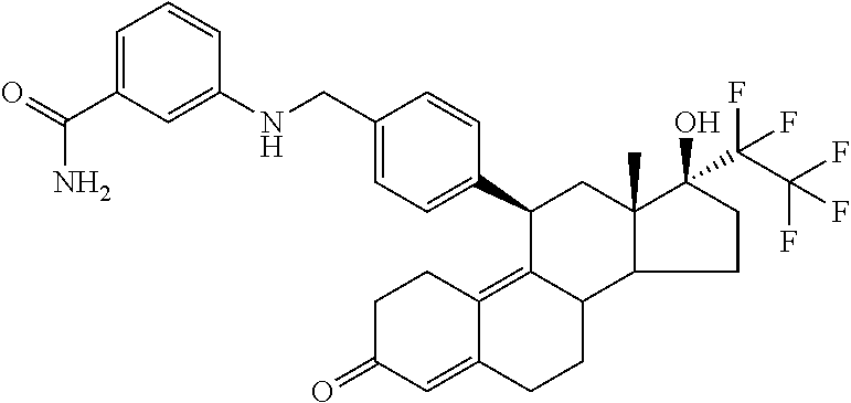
C1C(=O)C=C2C(=C3C(CC2)C2C(C)(CC3C3=CC=C(CNC4=CC(C(=O)N)=CC=C4)C=C3)C(O)(C(C(F)(F)F)(F)F)CC2)C1
